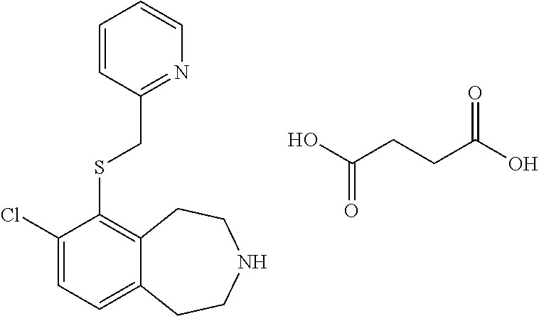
C1(Cl)=CC=C2C(=C1SCC1=NC=CC=C1)CCNCC2.OC(CCC(O)=O)=O
